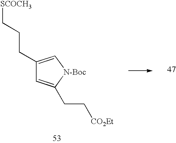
C1(CCC[SCOCH3])=C[N-Boc]C(CC[CO2Et])=C1
